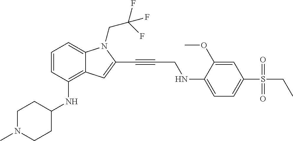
CN1CCC(NC2=C3C(=CC=C2)N(CC(F)(F)F)C(C#CCNC2=CC=C(S(CC)(=O)=O)C=C2OC)=C3)CC1
